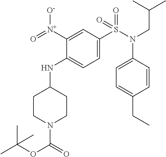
C1([N+](=O)[O-])=CC(S(N(CC(C)C)C2=CC=C(CC)C=C2)(=O)=O)=CC=C1NC1CCN(C(=O)OC(C)(C)C)CC1
